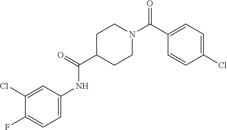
C1(C(N2CCC(C(=O)NC3=CC=C(F)C(Cl)=C3)CC2)=O)=CC=C(Cl)C=C1
